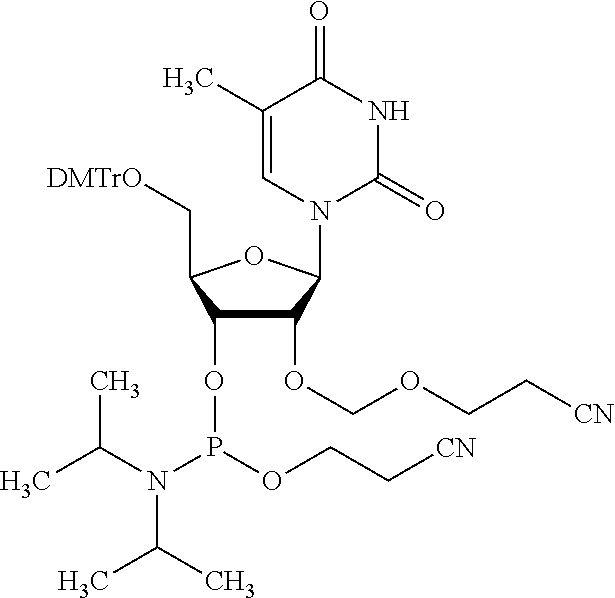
C1(C)=CN(C2C(OCOCC[CN])C(OP(OCC[CN])N(C(C)C)C(C)C)C(C[DMTrO])O2)C(=O)NC1=O
